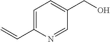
C1=C(CO)C=NC(C=C)=C1
